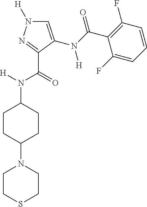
C1=C(N([H])C(=O)C2=C(F)C=CC=C2F)C(C(N([H])C2CCC(N3CCSCC3)CC2)=O)=NN1[H]
